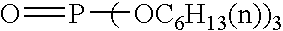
P([OC6H13(n))3])=O
